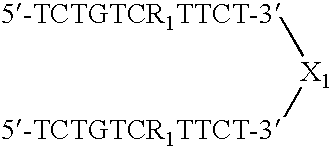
[X1]([5-TCTGTCR1TTCT-3])[5-TCTGTCR1TTCT-3]
